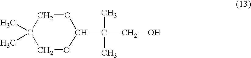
C1OC(C(C)(C)CO)OCC1(C)C
